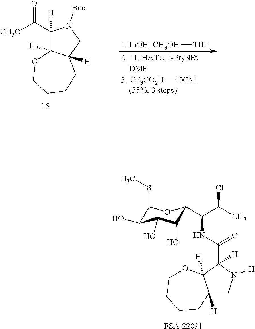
C1(SC)C(O)C(O)C(O)C(C(C(C)Cl)NC(C2([H])C3([H])C([H])(CN2[H])CCCCO3)=O)O1.[FSA-22091].[CH3O]C(=O)C1([H])C2([H])C([H])(CN1[Boc])CCCCO2.[CH3OH][THF].[CF3CO2H][DCM]
